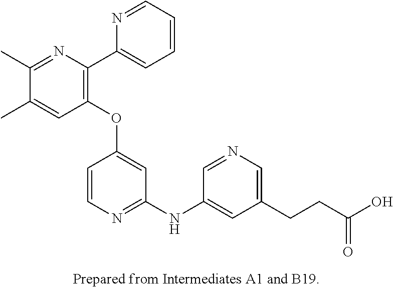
C1(OC2=CC(NC3=CC(CCC(O)=O)=CN=C3)=NC=C2)=C(C2=CC=CC=N2)N=C(C)C(C)=C1
